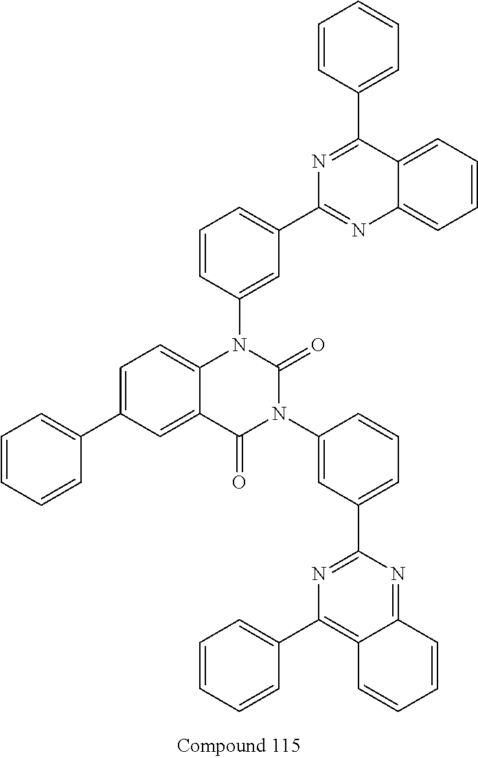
C1=CC(C2=NC(C3=CC=CC(N4C5=CC=C(C6=CC=CC=C6)C=C5C(=O)N(C5=CC(C6=NC(C7=CC=CC=C7)=C7C(=N6)C=CC=C7)=CC=C5)C4=O)=C3)=NC3=CC=CC=C23)=CC=C1
